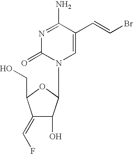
N1=C(N)C(C=CBr)=CN(C2C(O)C(=CF)C(CO)O2)C1=O
